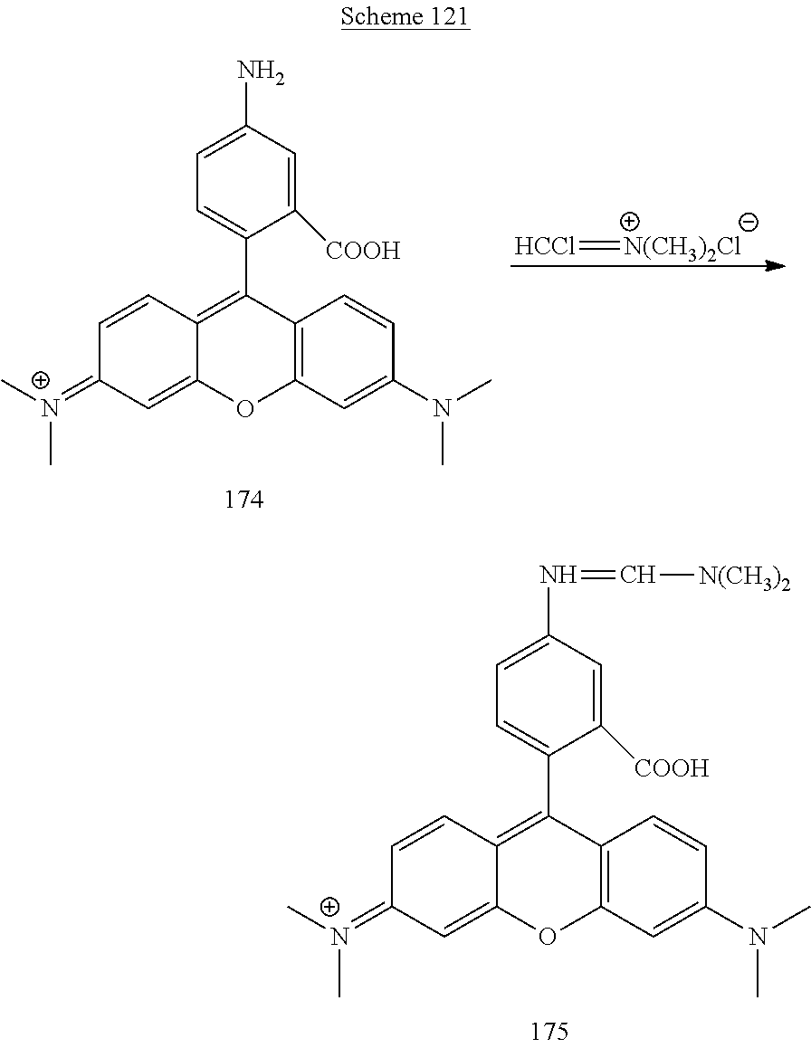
C12=C(C=C(N(C)C)C=C1)OC1=CC(=[N+](C)C)C=CC1=C2C1=CC=C(N=C[N(CH3)2])C=C1[COOH].[HCCl]=[N(CH3)2Cl].C12=C(C=C(N(C)C)C=C1)OC1=CC(=[N+](C)C)C=CC1=C2C1=CC=C(N)C=C1[COOH]
